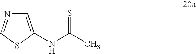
N(C(C)=S)C1=CN=CS1
